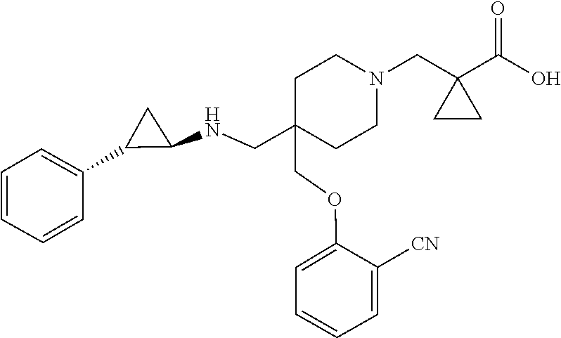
C(OC1=CC=CC=C1[CN])C1(CNC2C(C3=CC=CC=C3)C2)CCN(CC2(C(O)=O)CC2)CC1
